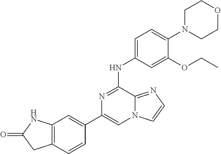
C1(C2=CC3=C(C=C2)CC(=O)N3)=CN2C(=NC=C2)C(NC2=CC=C(N3CCOCC3)C(OCC)=C2)=N1
